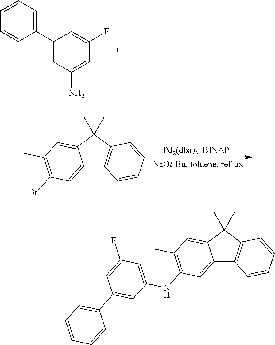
C1(C2=CC=CC=C2)=CC(N)=CC(F)=C1.C12=CC(Br)=C(C)C=C1C(C)(C)C1=C2C=CC=C1.C12=CC(NC3=CC(F)=CC(C4=CC=CC=C4)=C3)=C(C)C=C1C(C)(C)C1=C2C=CC=C1
